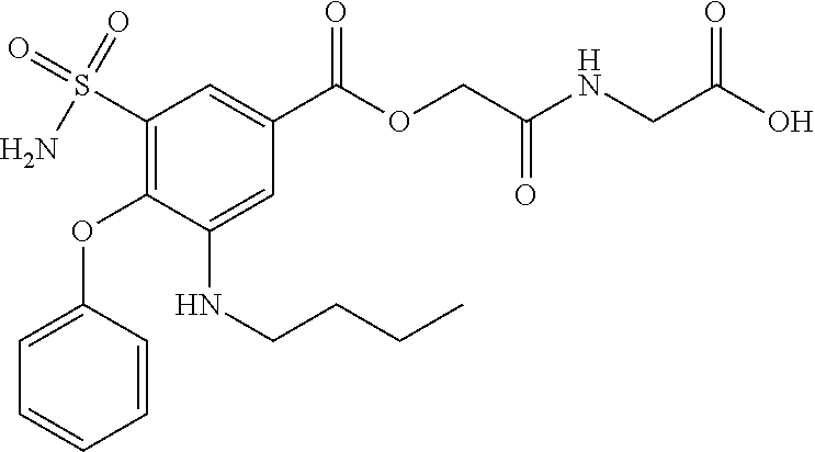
C1=C(OC2=C(S(N)(=O)=O)C=C(C(=O)OCC(=O)NCC(=O)O)C=C2NCCCC)C=CC=C1
